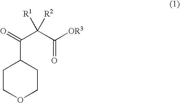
C1COCCC1C(C([R1])([R2])C([OR3])=O)=O
